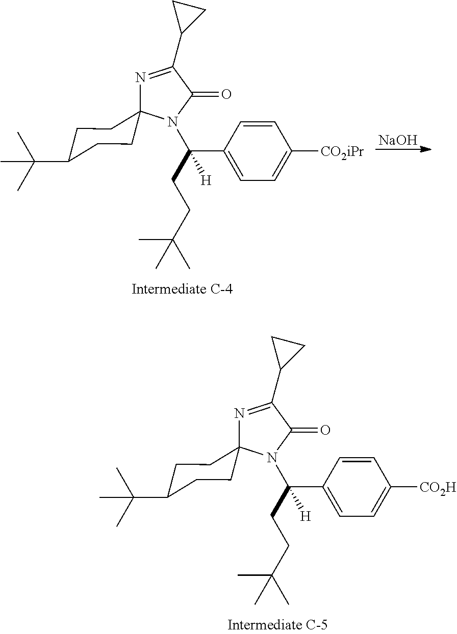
C1=CC(C(CCC(C)(C)C)([H])N2C(=O)C(C3CC3)=NC23CCC(C(C)(C)C)CC3)=CC=C1[CO2H].C1=CC(C(CCC(C)(C)C)([H])N2C(=O)C(C3CC3)=NC23CCC(C(C)(C)C)CC3)=CC=C1[CO2iPr].[NaOH]
